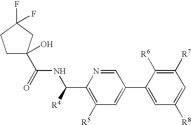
C1C(O)(C(=O)NC(C2=C([R5])C=C(C3=CC([R8])=CC([R7])=C3[R6])C=N2)[R4])CC(F)(F)C1
